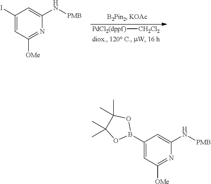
[PdCl2(dppf)][CH2Cl2].C1(I)=CC([OMe])=NC(N[PMB])=C1.C1(B2OC(C)(C)C(C)(C)O2)=CC([OMe])=NC(N[PMB])=C1
